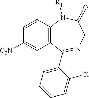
C1=CC2=C(C=C1[O2N])C(C1=CC=CC=C1Cl)=NCC(=O)N2[R1]
